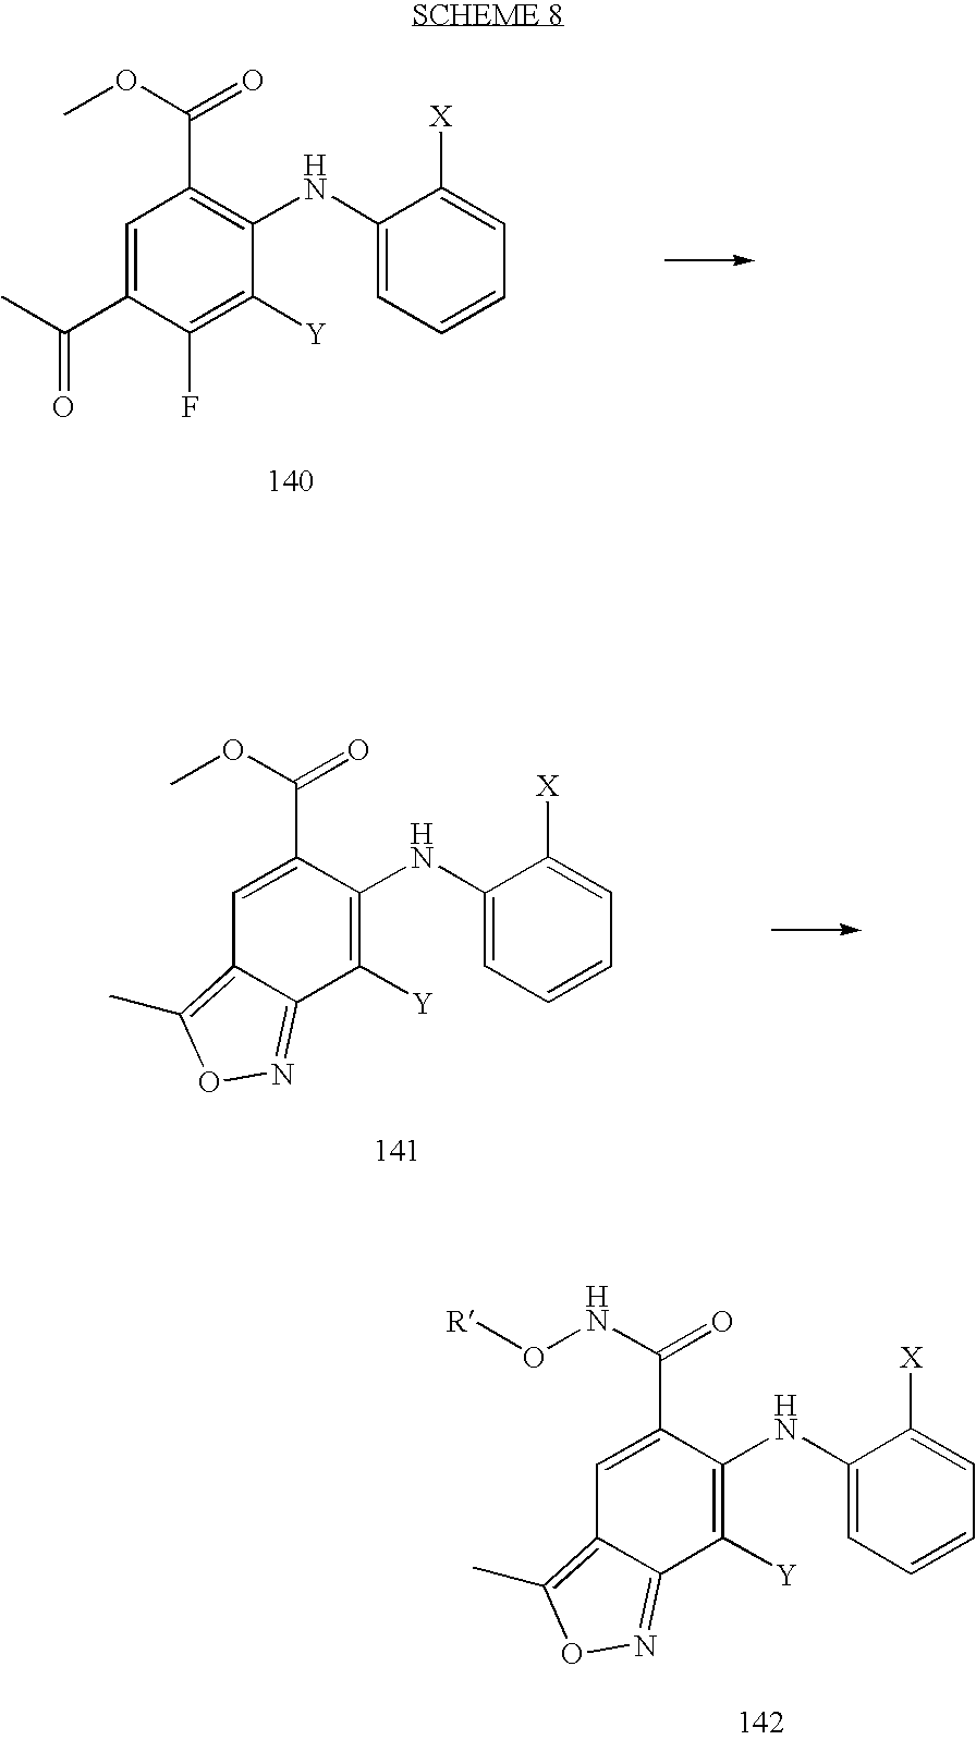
C1=C(C(NO[R])=O)C(NC2=CC=CC=C2[X])=C([Y])C2=NOC(C)=C12.C1=C(C(C)=O)C(F)=C([Y])C(NC2=CC=CC=C2[X])=C1C(OC)=O.C1=C(C(OC)=O)C(NC2=CC=CC=C2[X])=C([Y])C2=NOC(C)=C12
